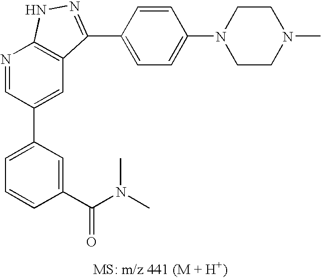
N1=CC(C2=CC=CC(C(N(C)C)=O)=C2)=CC2=C1NN=C2C1=CC=C(N2CCN(C)CC2)C=C1
